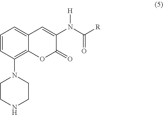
C1=CC(N2CCNCC2)=C2C(=C1)C=C(N(C([R])=O)[H])C(=O)O2
